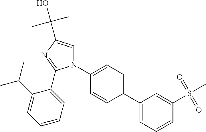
C1(C2=CC=CC(S(C)(=O)=O)=C2)=CC=C(N2C=C(C(C)(C)O)N=C2C2=CC=CC=C2C(C)C)C=C1
